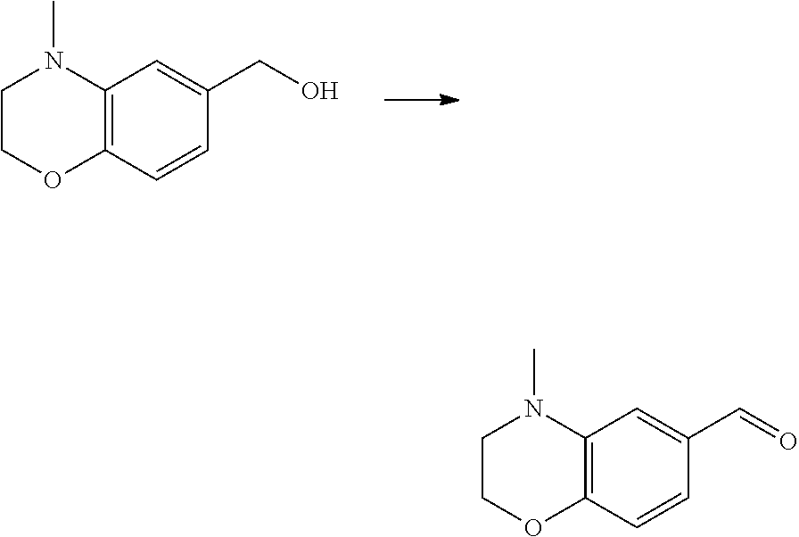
C12=C(C=CC(CO)=C1)OCCN2C.C12=C(C=CC(C=O)=C1)OCCN2C
